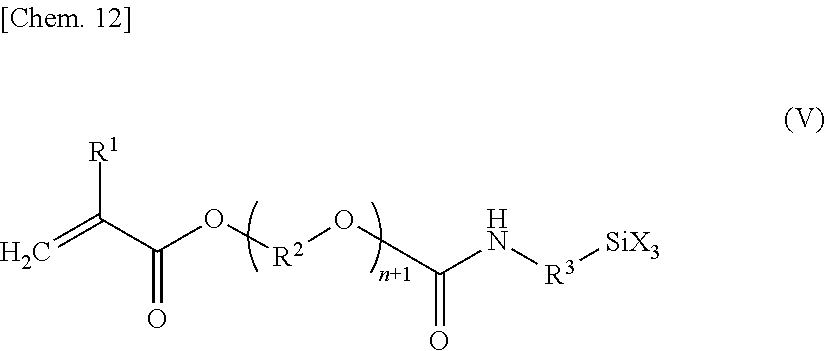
[R1]C(C(O[R2]OC(N[R3][SiX3])=O)=O)=C
